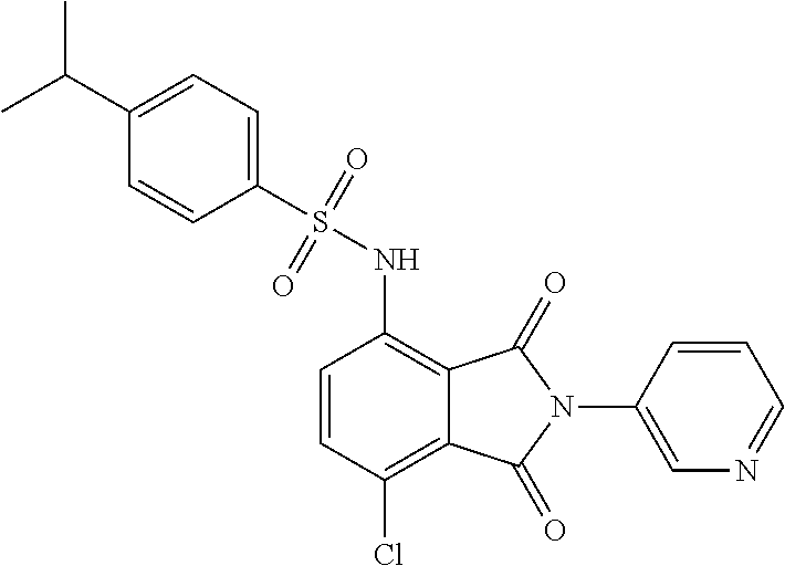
C1=CC(Cl)=C2C(=C1NS(C1=CC=C(C(C)C)C=C1)(=O)=O)C(=O)N(C1=CN=CC=C1)C2=O
